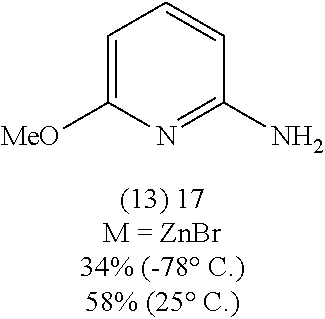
C1([MeO])=CC=CC(N)=N1
